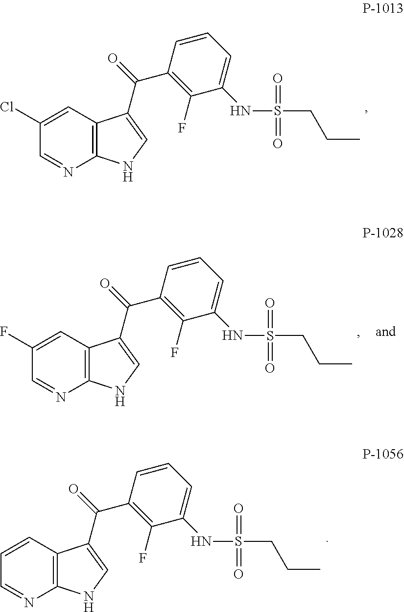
C1=NC2=C(C=C1Cl)C(C(=O)C1=C(F)C(NS(=O)(=O)CCC)=CC=C1)=CN2.C1=NC2=C(C=C1F)C(C(=O)C1=C(F)C(NS(=O)(=O)CCC)=CC=C1)=CN2.C1=NC2=C(C=C1)C(C(=O)C1=C(F)C(NS(=O)(=O)CCC)=CC=C1)=CN2
